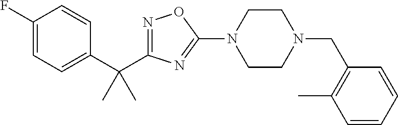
N1=C(C(C2=CC=C(F)C=C2)(C)C)N=C(N2CCN(CC3=C(C)C=CC=C3)CC2)O1
